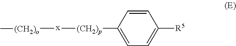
[x]([(CH2)p]C1=CC=C([R5])C=C1)[(CH2)o]C
